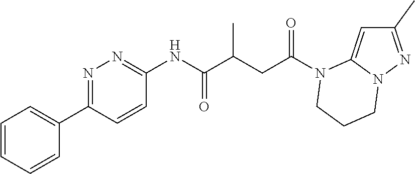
C1(C)=NN2C(=C1)N(C(CC(C(NC1=NN=C(C3=CC=CC=C3)C=C1)=O)C)=O)CCC2
